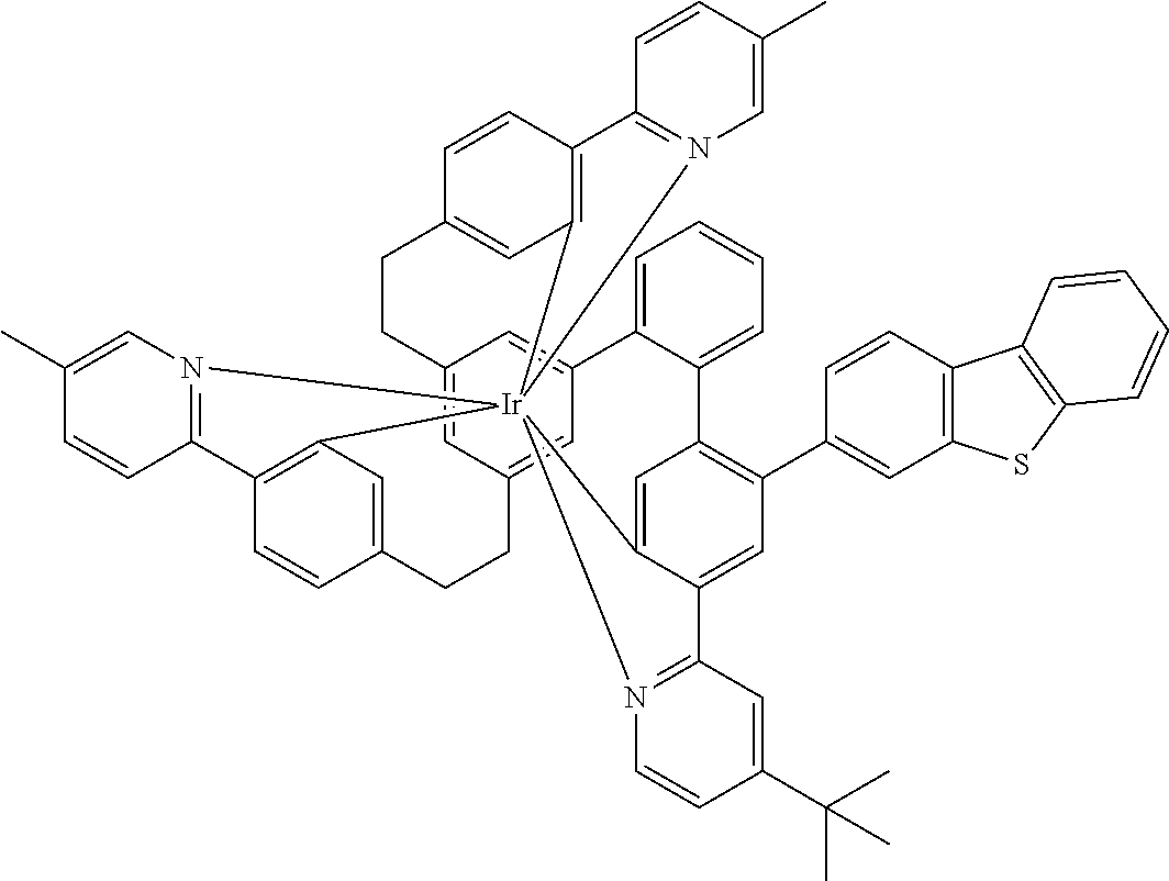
C12=CC3=CC(=C1)C1=CC=CC=C1C1=C(C4=CC5=C(C=C4)C4=C(S5)C=CC=C4)C=C4C(=C1)[Ir]15(C6=C(C=CC(=C6)CC3)C3=N1C=C(C)C=C3)(C1=C(C=CC(=C1)CC2)C1=N5C=C(C)C=C1)N1=C4C=C(C(C)(C)C)C=C1
